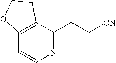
C12=C(C(CC[CN])=NC=C1)CCO2
